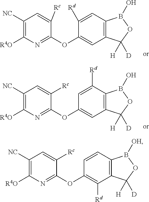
C1([NC])=C([R4O])N=C(OC2=CC3=C(C=C2[Rd])B(O)OC3([H])[D])C([Rc])=C1.C1([NC])=C([R4O])N=C(OC2=CC3=C(C([Rd])=C2)B(O)OC3([H])[D])C([Rc])=C1.C1([NC])=C([R4O])N=C(OC2=C([Rd])C3=C(C=C2)B([OH])OC3([H])[D])C([Rc])=C1
